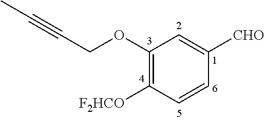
C1(OCC#CC)=C([F2HCO])C=CC([CHO])=C1
